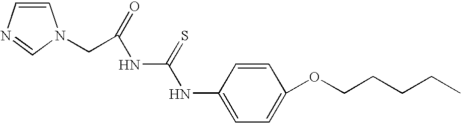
C(=O)(NC(NC1=CC=C(OCCCCC)C=C1)=S)CN1C=CN=C1
